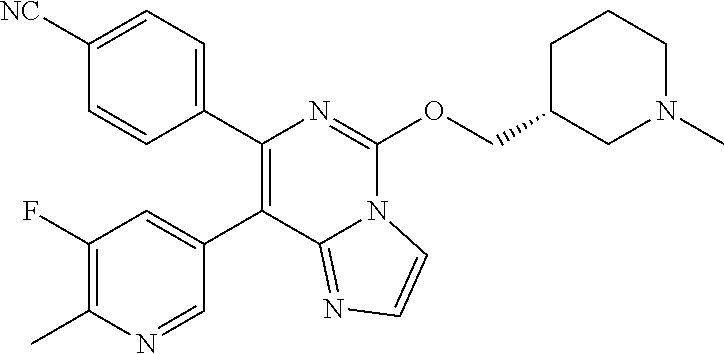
C1(C2=C(C3=CC(F)=C(C)N=C3)C3=NC=CN3C(OCC3CN(C)CCC3)=N2)=CC=C([NC])C=C1
